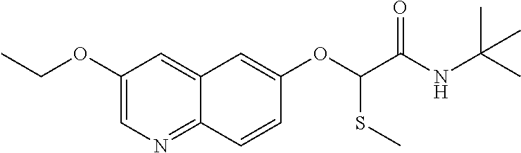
C1(OCC)=CN=C2C(=C1)C=C(OC(C(NC(C)(C)C)=O)SC)C=C2
